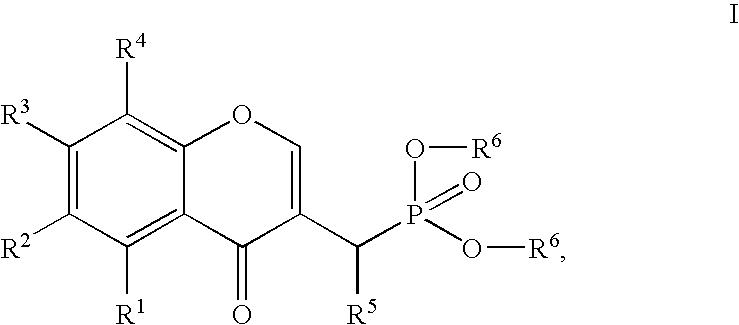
C1([R3])=C([R2])C([R1])=C2C(=C1[R4])OC=C(C(P(O[R6])(O[R6])=O)[R5])C2=O
